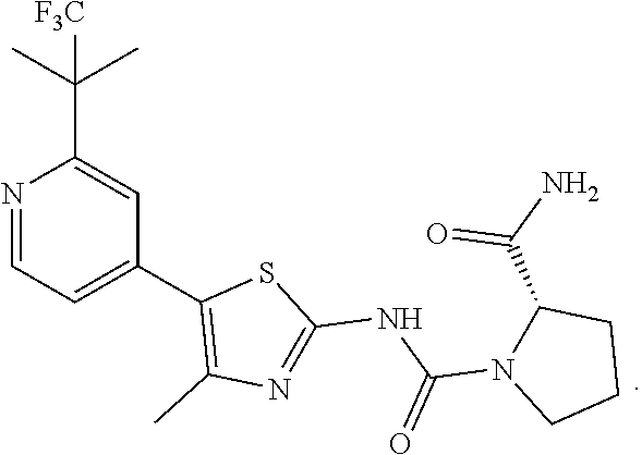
C1(NC(N2C(C(=O)N)CCC2)=O)=NC(C)=C(C2=CC=NC(C(C)(C)[F3C])=C2)S1
